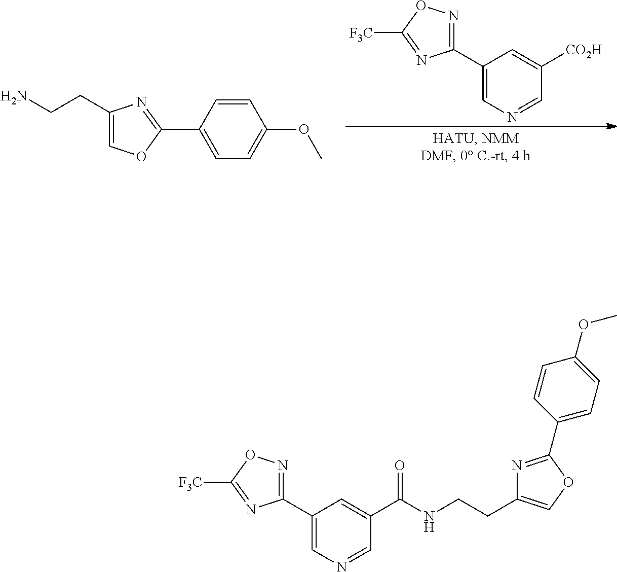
C1(C2=NOC([F3C])=N2)=CN=CC([CO2H])=C1.C1=C(C2=NC(CCN)=CO2)C=CC(OC)=C1.C1(C2=NOC([F3C])=N2)=CN=CC(C(NCCC2=COC(C3=CC=C(OC)C=C3)=N2)=O)=C1
